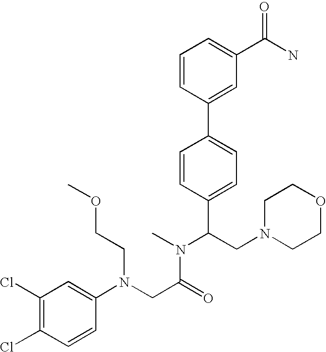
C1(Cl)=C(Cl)C=C(N(CC(=O)N(C(C2=CC=C(C3=CC(C(N)=O)=CC=C3)C=C2)CN2CCOCC2)C)CCOC)C=C1
